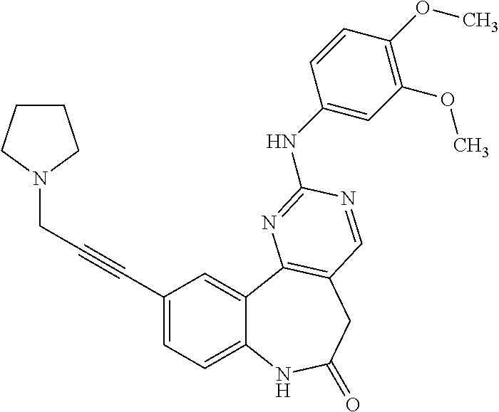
C1(C#CCN2CCCC2)=CC=C2C(=C1)C1=C(CC(=O)N2)C=NC(NC2=CC(OC)=C(OC)C=C2)=N1
